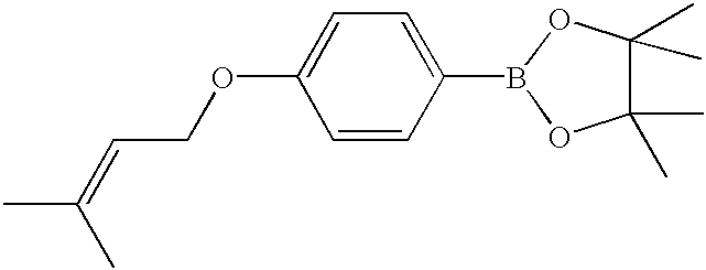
C1=C(OCC=C(C)C)C=CC(B2OC(C)(C)C(C)(C)O2)=C1
